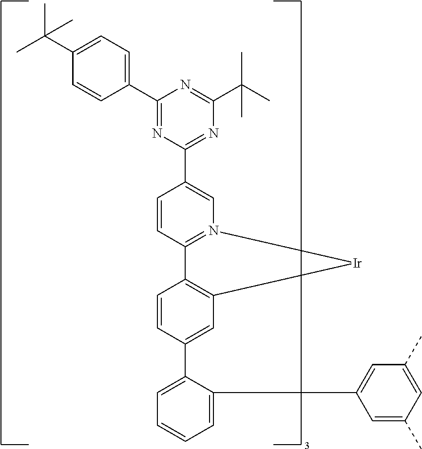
C1=C(C2=CC3=C(C=C2)C2=N(C=C(C4=NC(C(C)(C)C)=NC(C5=CC=C(C(C)(C)C)C=C5)=N4)C=C2)[Ir]3)C(C2=CC(C)=CC(C)=C2)=CC=C1
